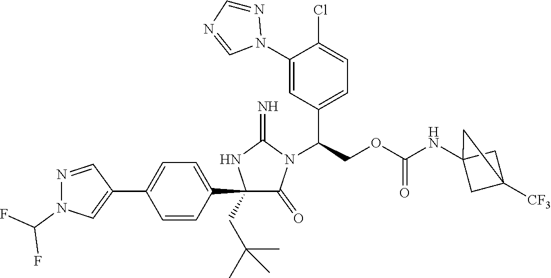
C1(C2=CC=C(C3=CN(C(F)F)N=C3)C=C2)(CC(C)(C)C)C(=O)N(C(COC(NC23CC([CF3])(C2)C3)=O)C2=CC=C(Cl)C(N3N=CN=C3)=C2)C(=N)N1
